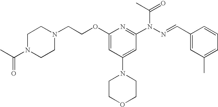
N1(CCOC2=CC(N3CCOCC3)=CC(N(N=CC3=CC(C)=CC=C3)C(C)=O)=N2)CCN(C(C)=O)CC1
